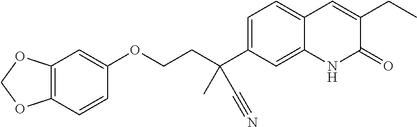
C(COC1=CC2=C(C=C1)OCO2)C(C1=CC=C2C(=C1)NC(=O)C(CC)=C2)(C)C#N
